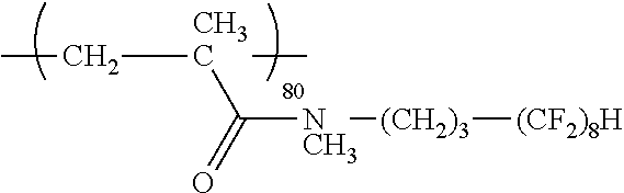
[NCH3](C(=O)[CH3C](CC)C)[(CH2)3][(CF2)8H]
